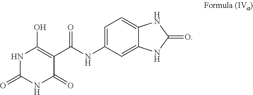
N1C(=O)NC(=O)C(C(=O)NC2=CC=C3C(=C2)NC(=O)N3)=C1O
